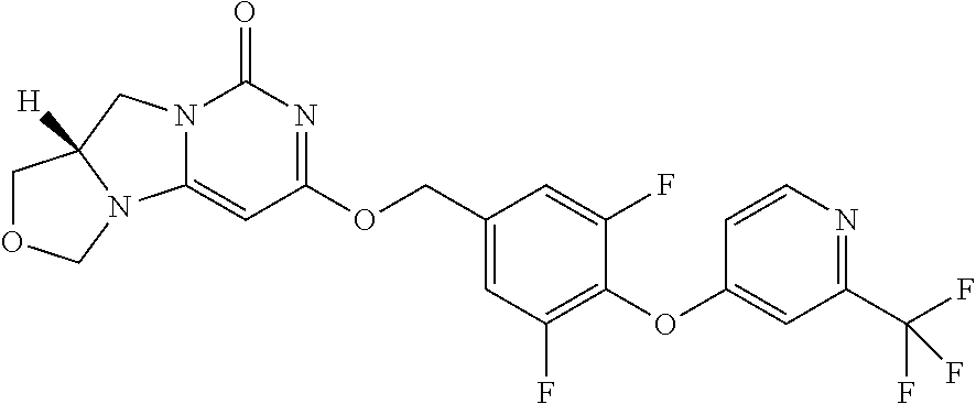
O(C1=C(F)C=C(COC2=NC(=O)N3C(=C2)N2C([H])(C3)COC2)C=C1F)C1=CC(C(F)(F)F)=NC=C1
